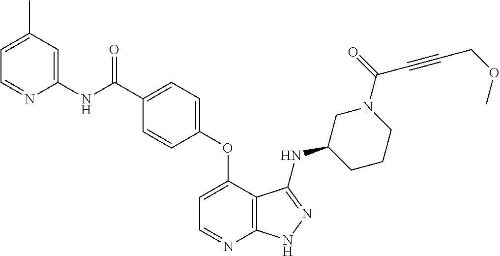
C1(NC(C2=CC=C(OC3=CC=NC4=C3C(NC3CCCN(C(=O)C#CCOC)C3)=NN4)C=C2)=O)=CC(C)=CC=N1
